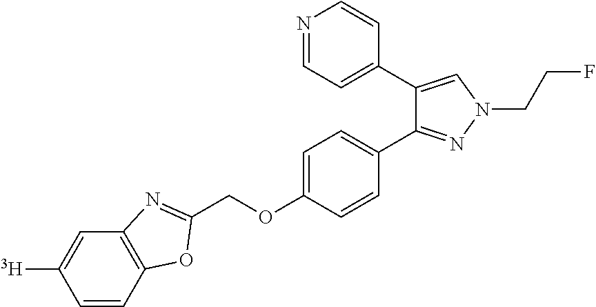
C1=CC2=C(C=C1[T])N=C(COC1=CC=C(C3=NN(CCF)C=C3C3=CC=NC=C3)C=C1)O2
